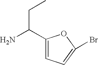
NC(CC)C1=CC=C(Br)O1
